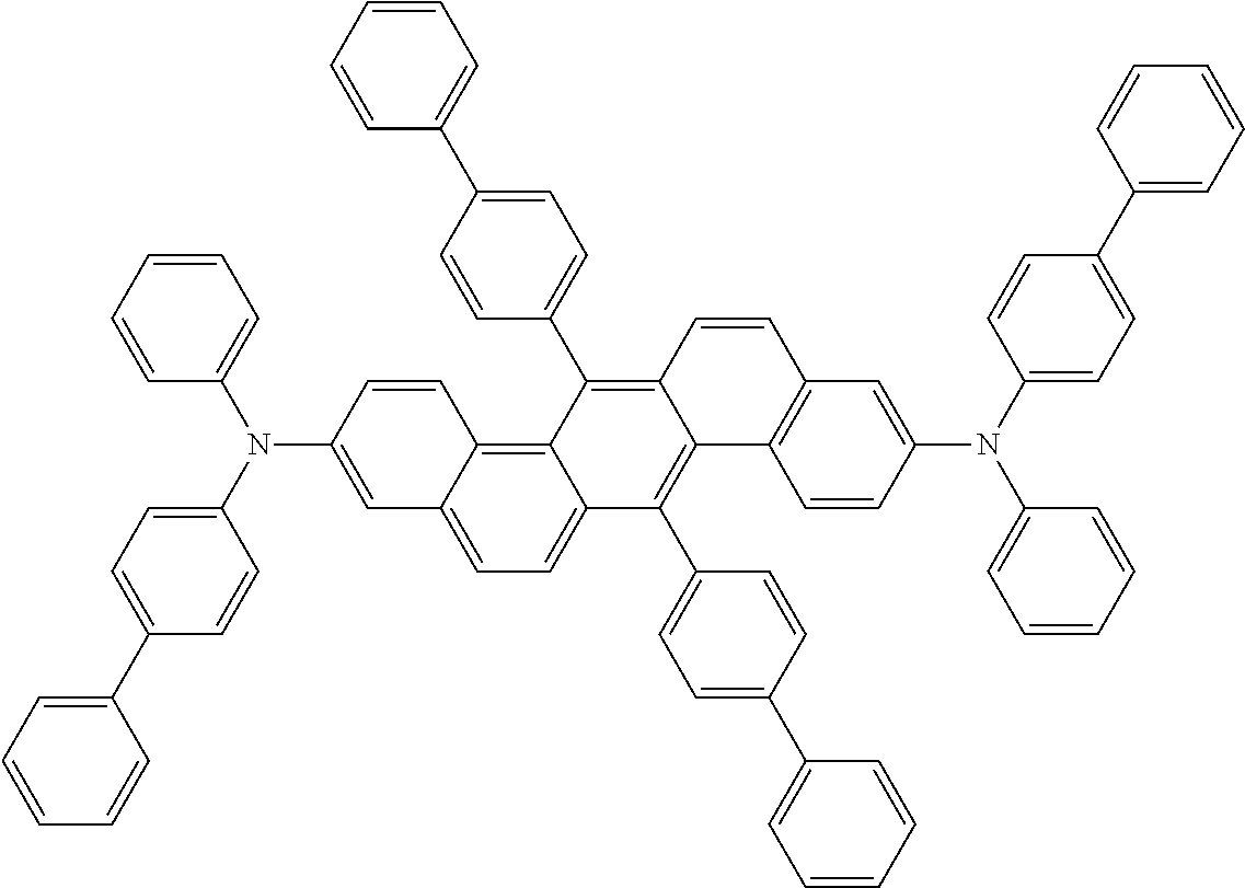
C1=C(N(C2=CC=C(C3=CC=CC=C3)C=C2)C2=CC=CC=C2)C=CC2=C3C(=CC=C12)C(C1=CC=C(C2=CC=CC=C2)C=C1)=C1C(=C3C2=CC=C(C3=CC=CC=C3)C=C2)C=CC2=C1C=CC(N(C1=CC=C(C3=CC=CC=C3)C=C1)C1=CC=CC=C1)=C2
